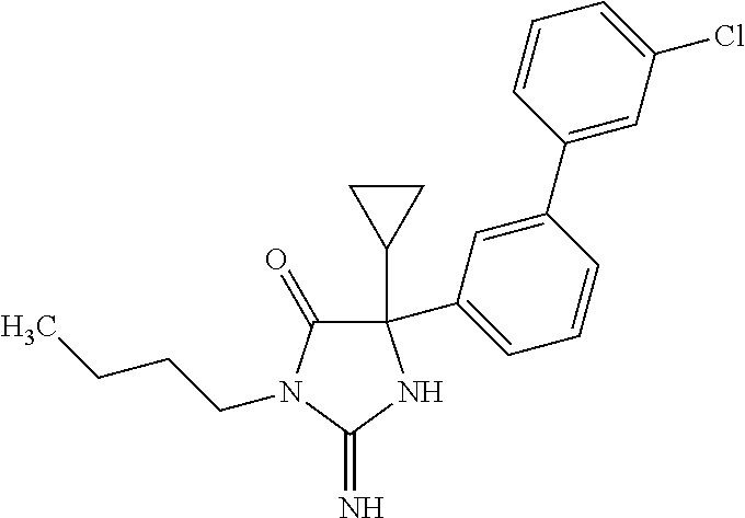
C1(C2CC2)(C2=CC=CC(C3=CC(Cl)=CC=C3)=C2)C(=O)N(CCCC)C(=N)N1
